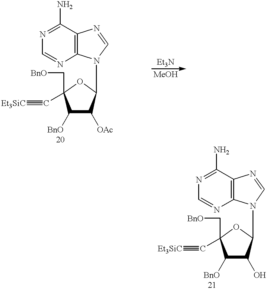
C1([BnO])C(C[BnO])(C#[Et3SiC])OC(N2C3=C(N=C2)C(N)=NC=N3)C1[OAc].C1([BnO])C(C[BnO])(C#[Et3SiC])OC(N2C3=C(N=C2)C(N)=NC=N3)C1O
